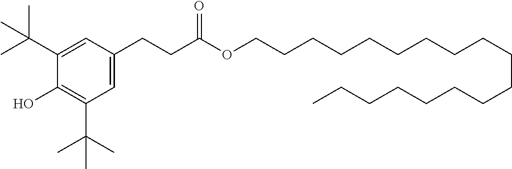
C1(C(C)(C)C)=CC(CCC(OCCCCCCCCCCCCCCCCCC)=O)=CC(C(C)(C)C)=C1O
